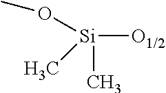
[Si]([O1/2])(C)(OC)C
